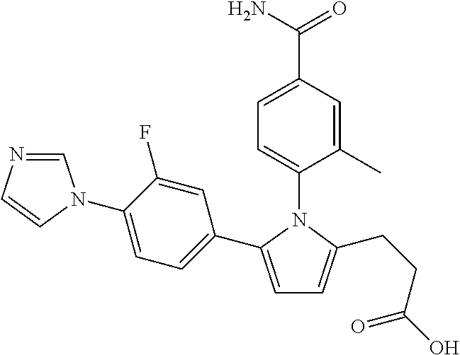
C1=C(C(N)=O)C=C(C)C(N2C(C3=CC=C(N4C=NC=C4)C(F)=C3)=CC=C2CCC(O)=O)=C1
